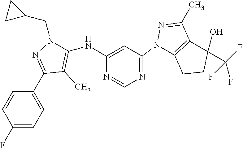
C1=C(C2=NN(CC3CC3)C(NC3=CC(N4C5=C(C(C)=N4)C(O)(C(F)(F)F)CC5)=NC=N3)=C2C)C=CC(F)=C1
